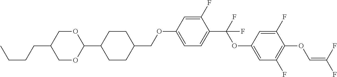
C1OC(C2CCC(COC3=CC=C(C(F)(OC4=CC(F)=C(OC=C(F)F)C(F)=C4)F)C(F)=C3)CC2)OCC1CCCC
